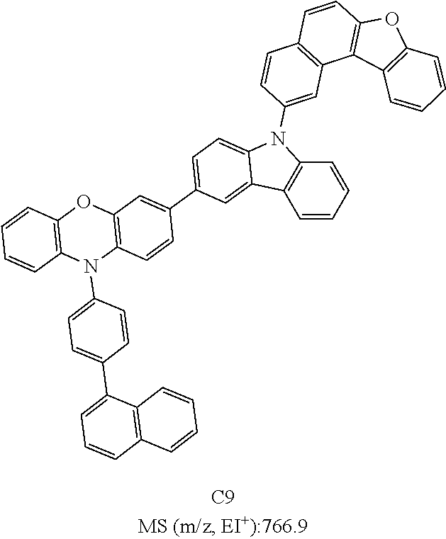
C1=CC=CC2=C1C1=CC(C3=CC4=C(C=C3)N(C3=CC=C(C5=CC=CC6=C5C=CC=C6)C=C3)C3=C(O4)C=CC=C3)=CC=C1N2C1=CC2=C(C=C1)C=CC1=C2C2=C(O1)C=CC=C2
